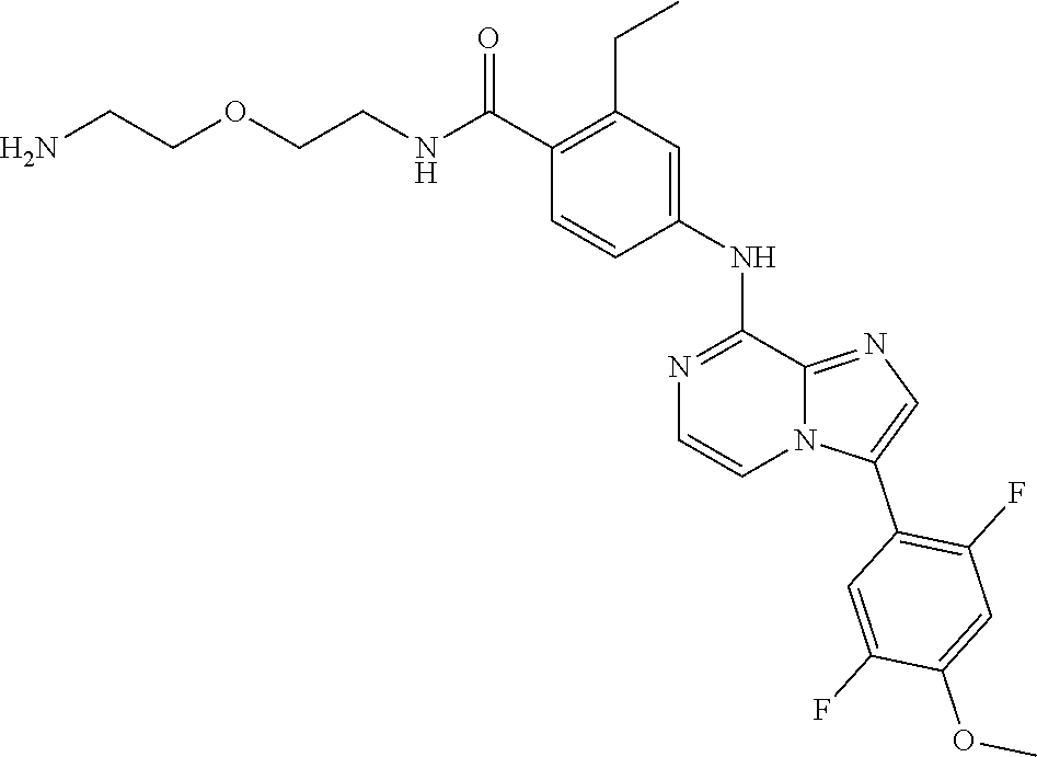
C1(C(NCCOCCN)=O)=C(CC)C=C(NC2=NC=CN3C2=NC=C3C2=C(F)C=C(OC)C(F)=C2)C=C1
